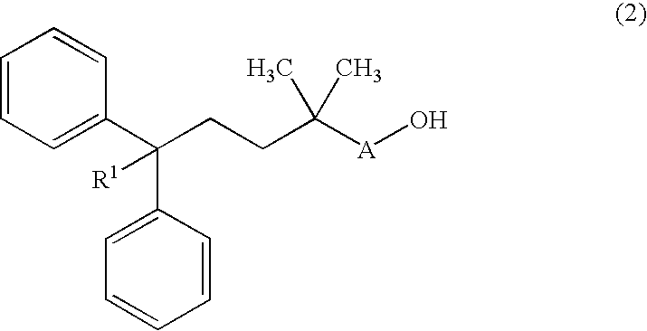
C1=CC=C(C(CCC([A]O)(C)C)(C2=CC=CC=C2)[R1])C=C1
